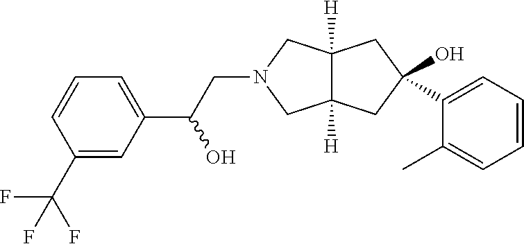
C1(C(F)(F)F)=CC(C(CN2CC3([H])C([H])(C2)CC(O)(C2=CC=CC=C2C)C3)O)=CC=C1
